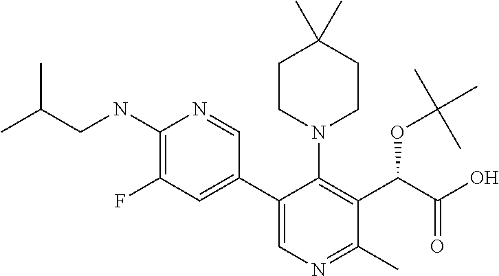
C1(NCC(C)C)=C(F)C=C(C2=CN=C(C)C(C(C(=O)O)OC(C)(C)C)=C2N2CCC(C)(C)CC2)C=N1
